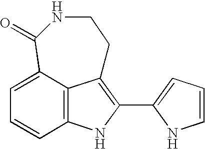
C12=C3C(=CC=C1)C(=O)NCCC3=C(C1=CC=CN1)N2
